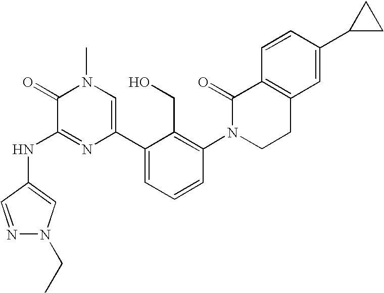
N(C1=NC(C2=CC=CC(N3CCC4=C(C3=O)C=CC(C3CC3)=C4)=C2CO)=CN(C)C1=O)C1=CN(CC)N=C1
